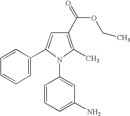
C1(C(OCC)=O)=C(C)N(C2=CC(N)=CC=C2)C(C2=CC=CC=C2)=C1
